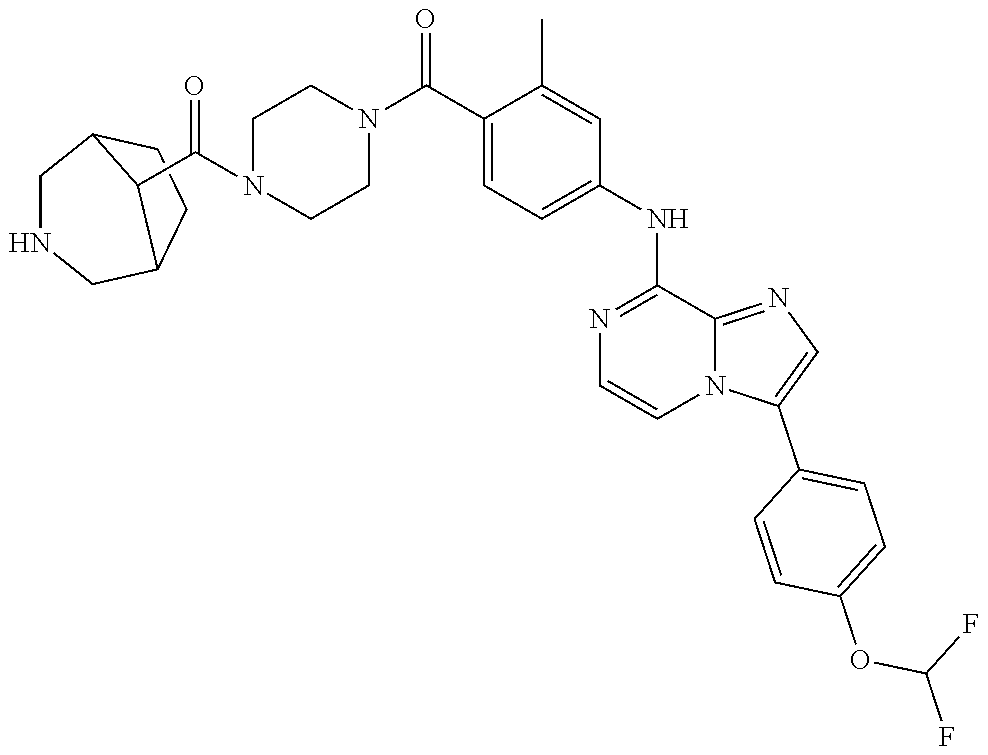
C1(C(N2CCN(C(=O)C3C4CNCC3CC4)CC2)=O)=CC=C(NC2=NC=CN3C2=NC=C3C2=CC=C(OC(F)F)C=C2)C=C1C
